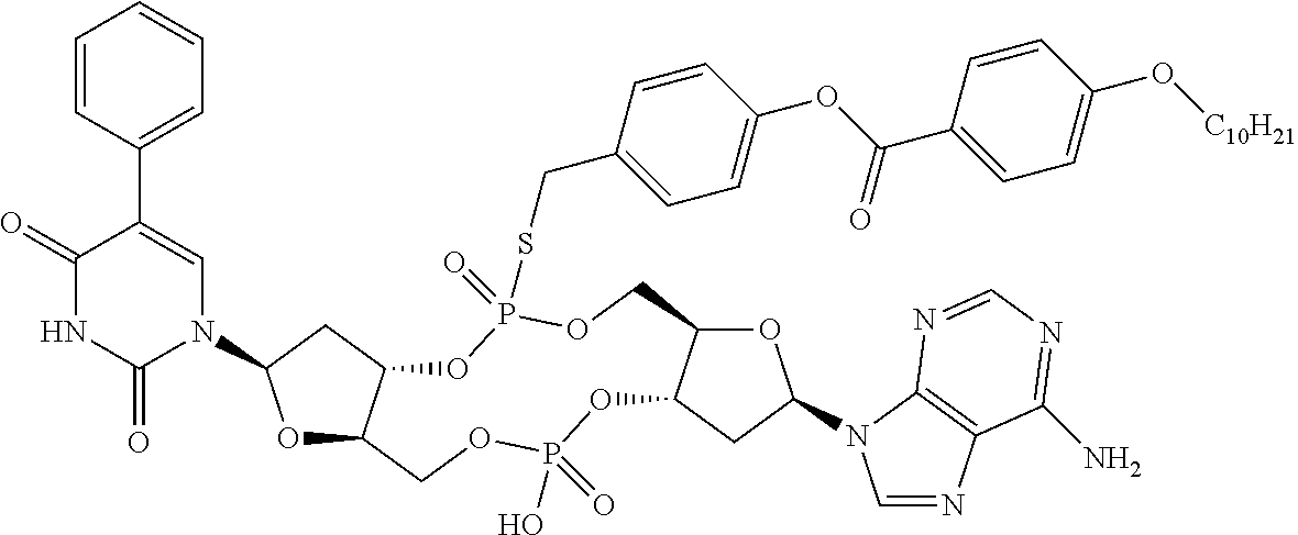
O1C2C(CC1N1C=C(C3=CC=CC=C3)C(=O)NC1=O)OP(=O)(SCC1=CC=C(OC(C3=CC=C(O[C10H21])C=C3)=O)C=C1)OCC1C(OP(O)(=O)OC2)CC(N2C=NC3=C2N=CN=C3N)O1
